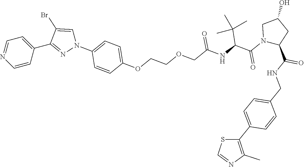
C1(C2=NN(C3=CC=C(OCCOCC(NC(C(C)(C)C)C(N4C(C(NCC5=CC=C(C6=C(C)N=CS6)C=C5)=O)CC(O)C4)=O)=O)C=C3)C=C2Br)=CC=NC=C1
